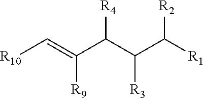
C(C(C([R1])[R2])[R3])([R4])C(=C[R10])[R9]
